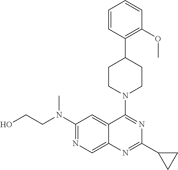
C1(N(CCO)C)=NC=C2C(=C1)C(N1CCC(C3=C(OC)C=CC=C3)CC1)=NC(C1CC1)=N2
